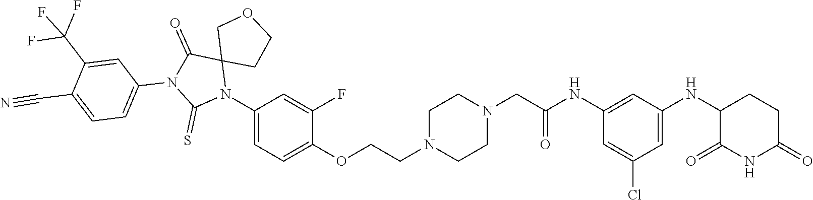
C1=C(Cl)C=C(NC2C(=O)NC(=O)CC2)C=C1NC(CN1CCN(CCOC2=CC=C(N3C4(C(=O)N(C5=CC=C(C#N)C(C(F)(F)F)=C5)C3=S)CCOC4)C=C2F)CC1)=O
